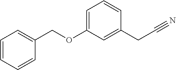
C1=CC=CC(COC2=CC=CC(CC#N)=C2)=C1
